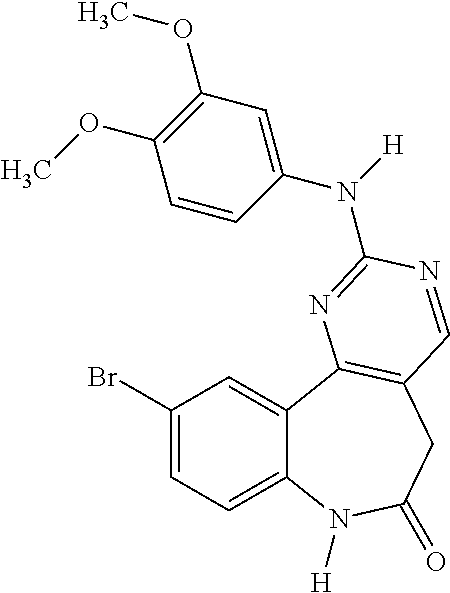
C1(Br)=CC=C2C(=C1)C1=C(CC(=O)N2[H])C=NC(N(C2=CC(OC)=C(OC)C=C2)[H])=N1
